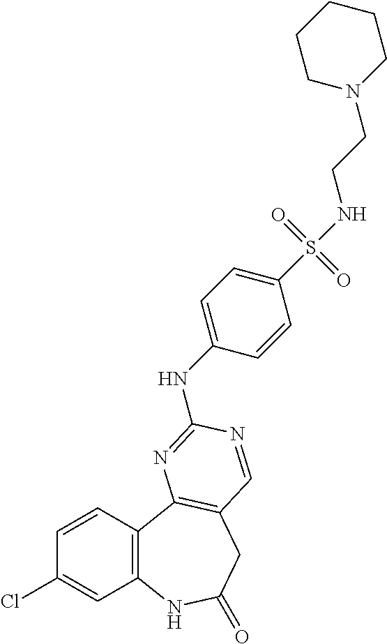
C1(Cl)=CC2=C(C=C1)C1=C(CC(=O)N2)C=NC(NC2=CC=C(S(NCCN3CCCCC3)(=O)=O)C=C2)=N1
